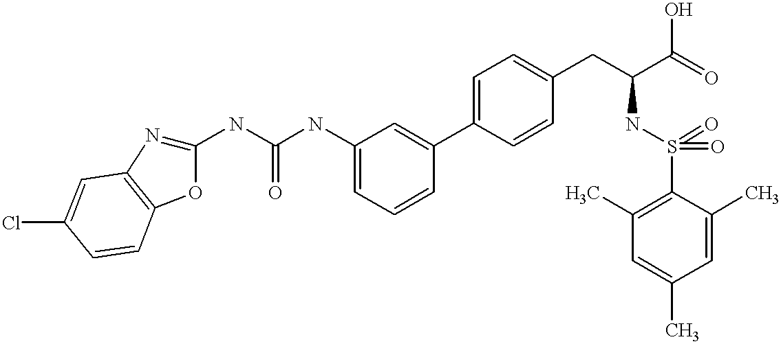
N(C(NC1=CC=CC(C2=CC=C(CC(C(=O)O)NS(=O)(=O)C3=C(C)C=C(C)C=C3C)C=C2)=C1)=O)C1=NC2=C(O1)C=CC(Cl)=C2
